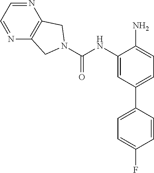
N1=CC=NC2=C1CN(C(=O)NC1=CC(C3=CC=C(F)C=C3)=CC=C1N)C2
